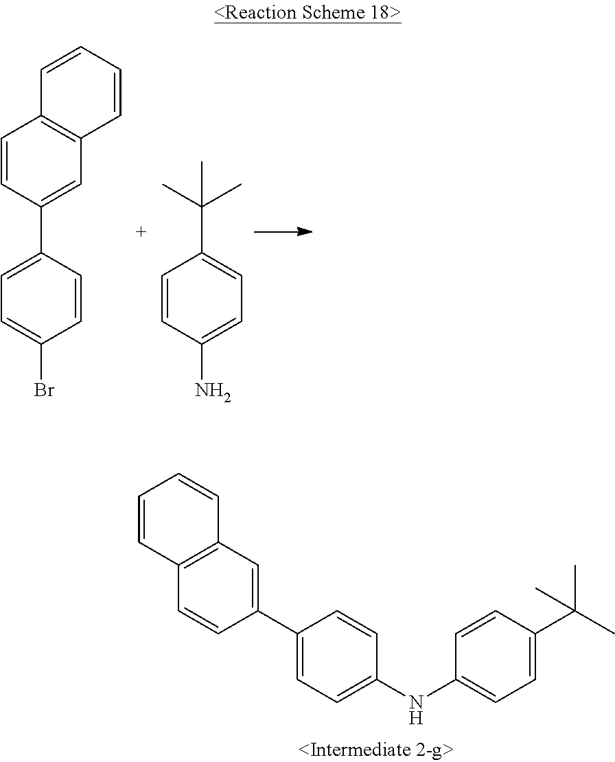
C1=CC(C2=CC=C(Br)C=C2)=CC2=C1C=CC=C2.CC(C)(C1=CC=C(N)C=C1)C.C1(C2=CC=C(NC3=CC=C(C(C)(C)C)C=C3)C=C2)=CC2=C(C=C1)C=CC=C2
